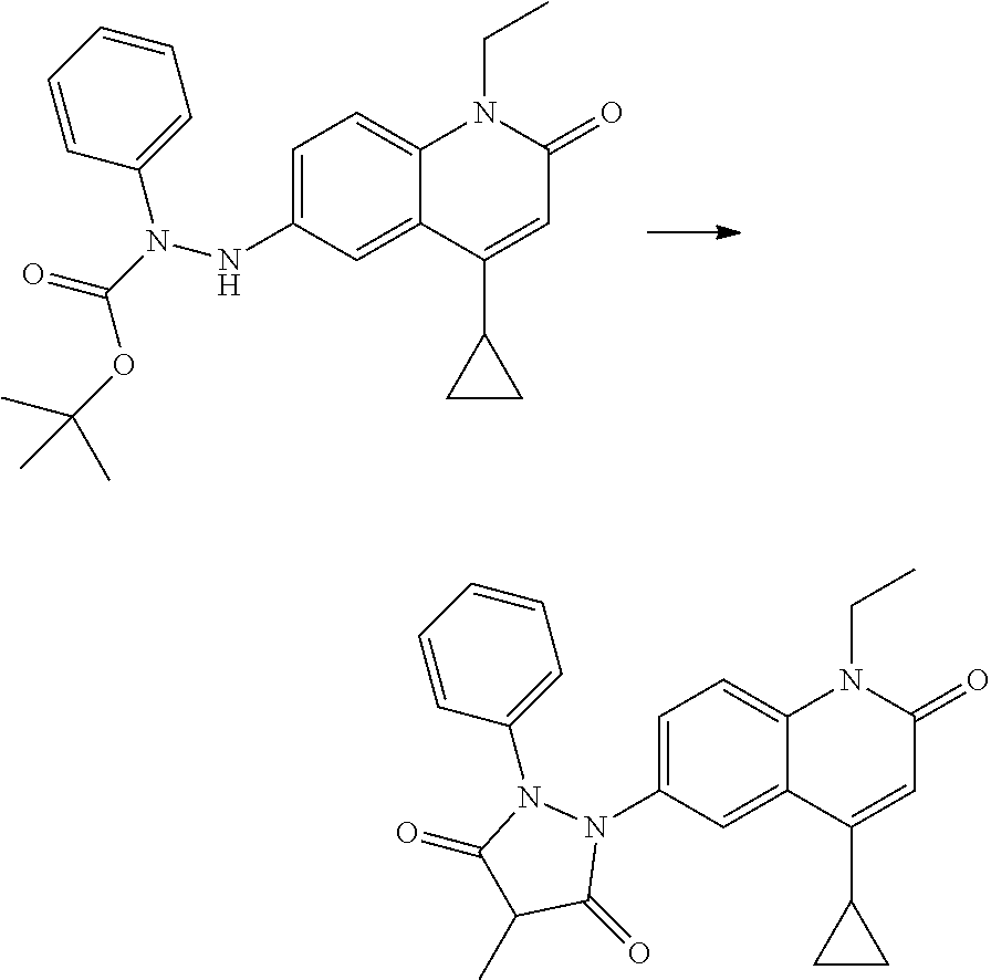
N(C1=CC=C2C(=C1)C(C1CC1)=CC(=O)N2CC)N(C(=O)OC(C)(C)C)C1=CC=CC=C1.N1(C2=CC=C3C(=C2)C(C2CC2)=CC(=O)N3CC)N(C2=CC=CC=C2)C(=O)C(C)C1=O
